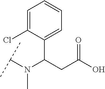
C1(C(CC(O)=O)N(C(C)C)C)=CC=CC=C1Cl
